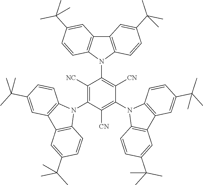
C12=C(N(C3=C([CN])C(N4C5=C(C6=C4C=CC(C(C)(C)C)=C6)C=C(C(C)(C)C)C=C5)=C([CN])C(N4C5=C(C6=C4C=CC(C(C)(C)C)=C6)C=C(C(C)(C)C)C=C5)=C3[NC])C3=C1C=C(C(C)(C)C)C=C3)C=CC(C(C)(C)C)=C2
